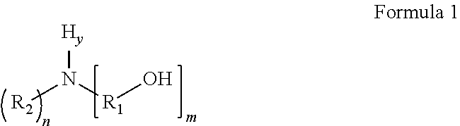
[R2]N([R1]O)[Hy]
